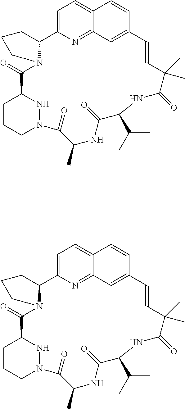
C12=CC=C3N=C1C=C(C=C2)C=CC(C)(C)C(=O)NC(C(C)C)C(=O)NC(C)C(=O)N1CCCC(C(=O)N2C3CCC2)N1.C12=CC=C3N=C1C=C(C=C2)C=CC(C)(C)C(=O)NC(C(C)C)C(=O)NC(C)C(=O)N1CCCC(C(=O)N2C3CCC2)N1
